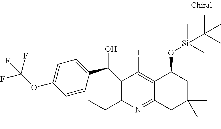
C1(C(O)C2=CC=C(OC(F)(F)F)C=C2)=C(C(C)C)N=C2C(=C1I)C(O[Si](C(C)(C)C)(C)C)CC(C)(C)C2
